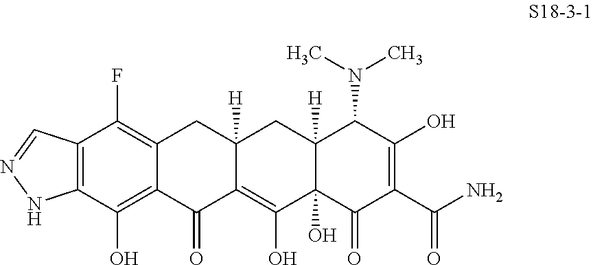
C12=C(C(O)=C3C(=C1F)CC1([H])C(=C(O)C4(O)C([H])(C1)C(N(C)C)C(O)=C(C(N)=O)C4=O)C3=O)NN=C2
